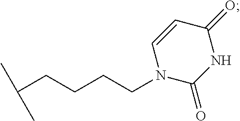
C(CCCC(C)C)N1C=CC(=O)NC1=O
